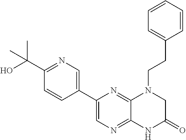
C1(C(O)(C)C)=NC=C(C2=CN=C3C(=N2)N(CCC2=CC=CC=C2)CC(=O)N3)C=C1
